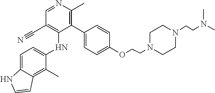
C1(C)=C2C(=CC=C1NC1=C(C#N)C=NC(C)=C1C1=CC=C(OCCN3CCN(CCN(C)C)CC3)C=C1)NC=C2
